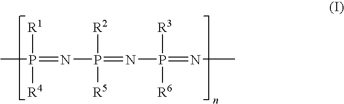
CP(=NP(=NP(=NC)([R3])[R6])([R2])[R5])([R1])[R4]
